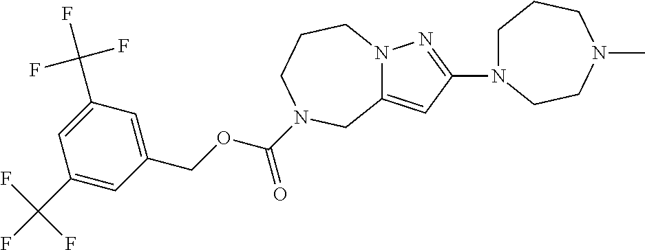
C1(C(F)(F)F)=CC(COC(=O)N2CCCN3C(=CC(N4CCCN(C)CC4)=N3)C2)=CC(C(F)(F)F)=C1
